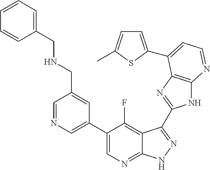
C1=NC=C(C2=CN=C3C(=C2F)C(C2=NC4=C(N2)N=CC=C4C2=CC=C(C)S2)=NN3)C=C1CNCC1=CC=CC=C1
